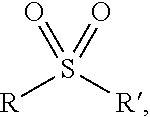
O=S([R])([R])=O
